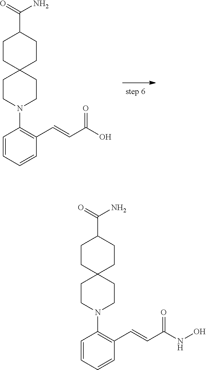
C1CC2(CCC1C(=O)N)CCN(C1=C(C=CC(O)=O)C=CC=C1)CC2.C1CC2(CCC1C(=O)N)CCN(C1=C(C=CC(NO)=O)C=CC=C1)CC2
